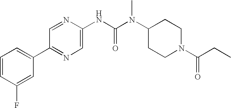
C1=CC(F)=CC(C2=NC=C(NC(N(C3CCN(C(CC)=O)CC3)C)=O)N=C2)=C1
